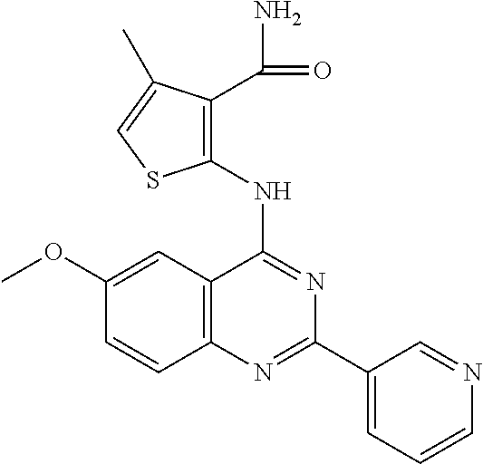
C1(OC)=CC2=C(C=C1)N=C(C1=CC=CN=C1)N=C2NC1=C(C(=O)N)C(C)=CS1
